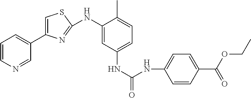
C1=C(C2=CC=CN=C2)N=C(NC2=CC(NC(=O)NC3=CC=C(C(OCC)=O)C=C3)=CC=C2C)S1
